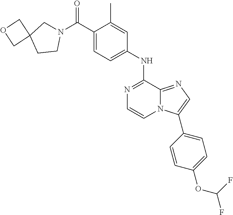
C1(C)=CC(NC2=NC=CN3C2=NC=C3C2=CC=C(OC(F)F)C=C2)=CC=C1C(N1CC2(CC1)COC2)=O
